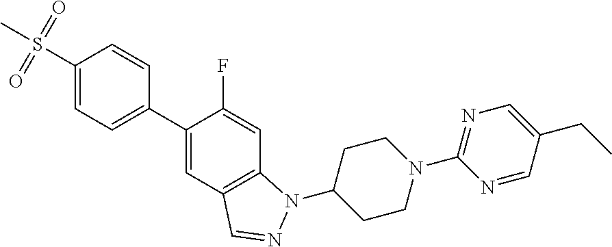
C1(C2=CC=C(S(C)(=O)=O)C=C2)=CC2=C(C=C1F)N(C1CCN(C3=NC=C(CC)C=N3)CC1)N=C2
